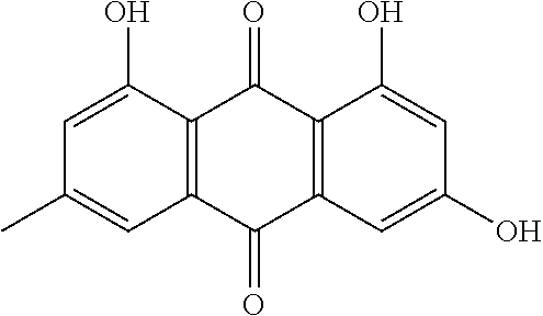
C1=C(O)C2=C(C=C1C)C(=O)C1=C(C2=O)C(O)=CC(O)=C1
